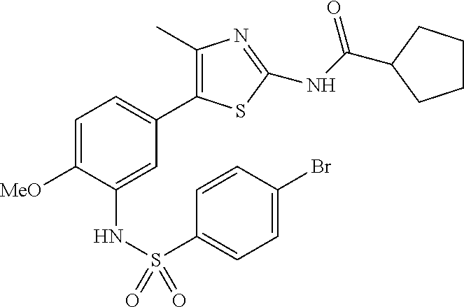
C1=C([MeO])C(NS(C2=CC=C(Br)C=C2)(=O)=O)=CC(C2=C(C)N=C(NC(=O)C3CCCC3)S2)=C1
